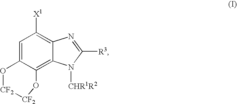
C1=C2C(=C3C(=C1[X1])N=C([R3])N3[CHR1R2])O[CF2][CF2]O2
